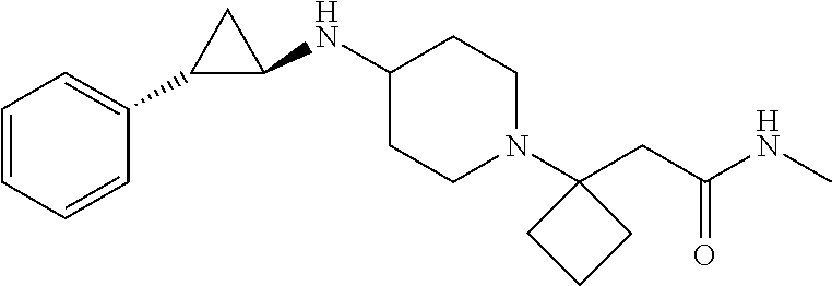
C1(NC2CC2C2=CC=CC=C2)CCN(C2(CC(NC)=O)CCC2)CC1
